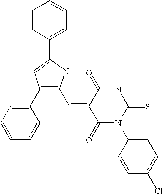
C1=CC(C2=CC(C3=CC=CC=C3)=C(C=C3C(=O)N(C4=CC=C(Cl)C=C4)C(=S)NC3=O)N2)=CC=C1
